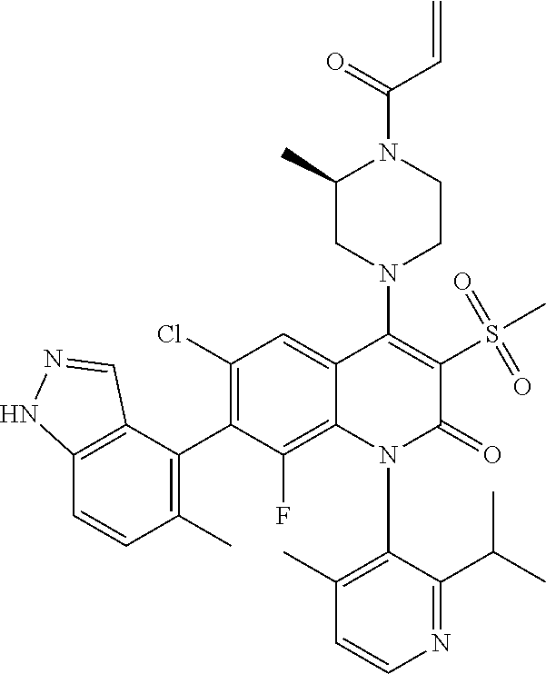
C1=CN=C(C(C)C)C(N2C(=O)C(S(=O)(C)=O)=C(N3CC(C)N(C(=O)C=C)CC3)C3=CC(Cl)=C(C4=C(C)C=CC5=C4C=NN5)C(F)=C23)=C1C
